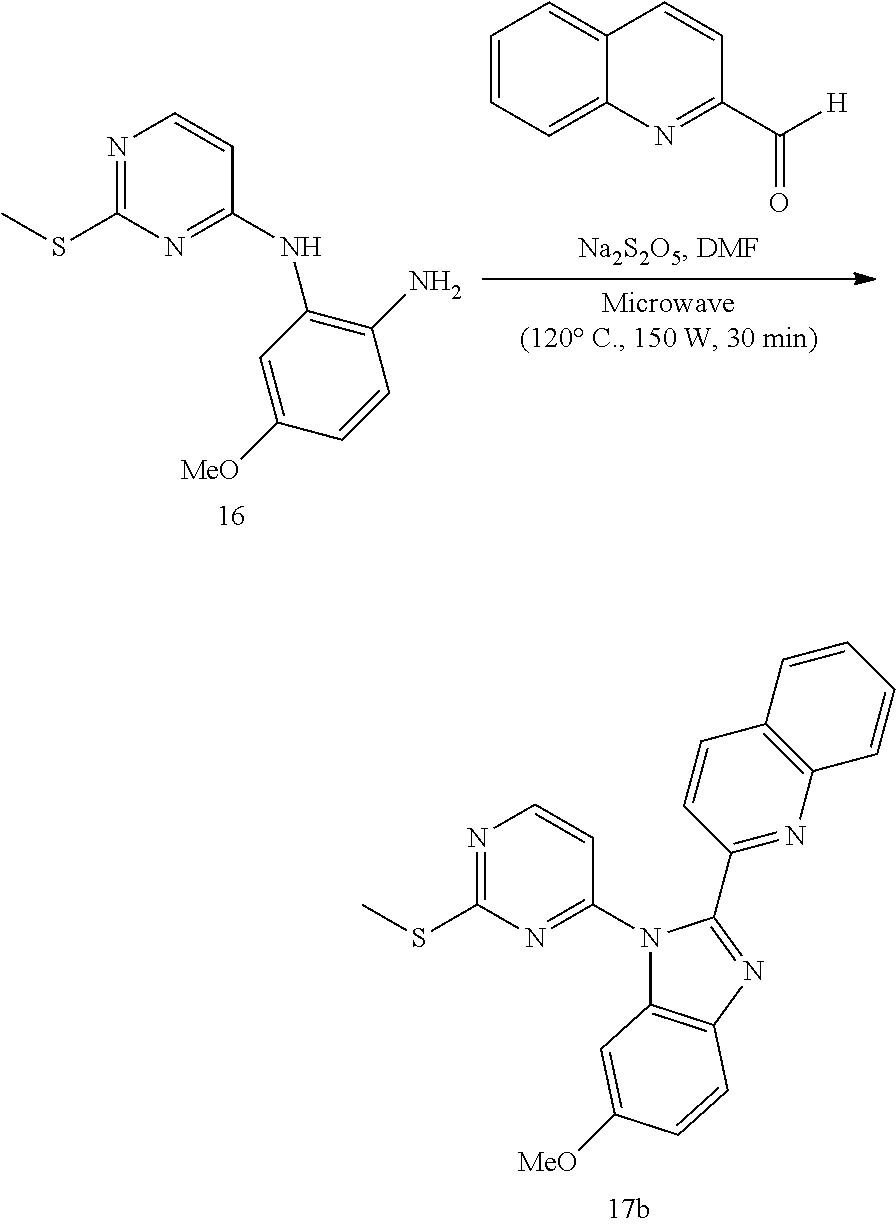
N1=C(SC)N=C(NC2=C(N)C=CC([MeO])=C2)C=C1.C1=CC=C2C(=C1)C=CC(C([H])=O)=N2.N1=C(SC)N=C(N2C3=C(N=C2C2=NC4=C(C=C2)C=CC=C4)C=CC([MeO])=C3)C=C1
